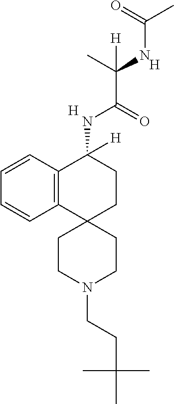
[H].C12=C(C=CC=C1)C(NC(C(NC(=O)C)(C)[H])=O)([H])CCC21CCN(CCC(C)(C)C)CC1.[H]
